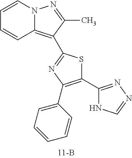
C1=CN2C(=C(C3=NC(C4=CC=CC=C4)=C(C4=NN=CN4)S3)C(C)=N2)C=C1
